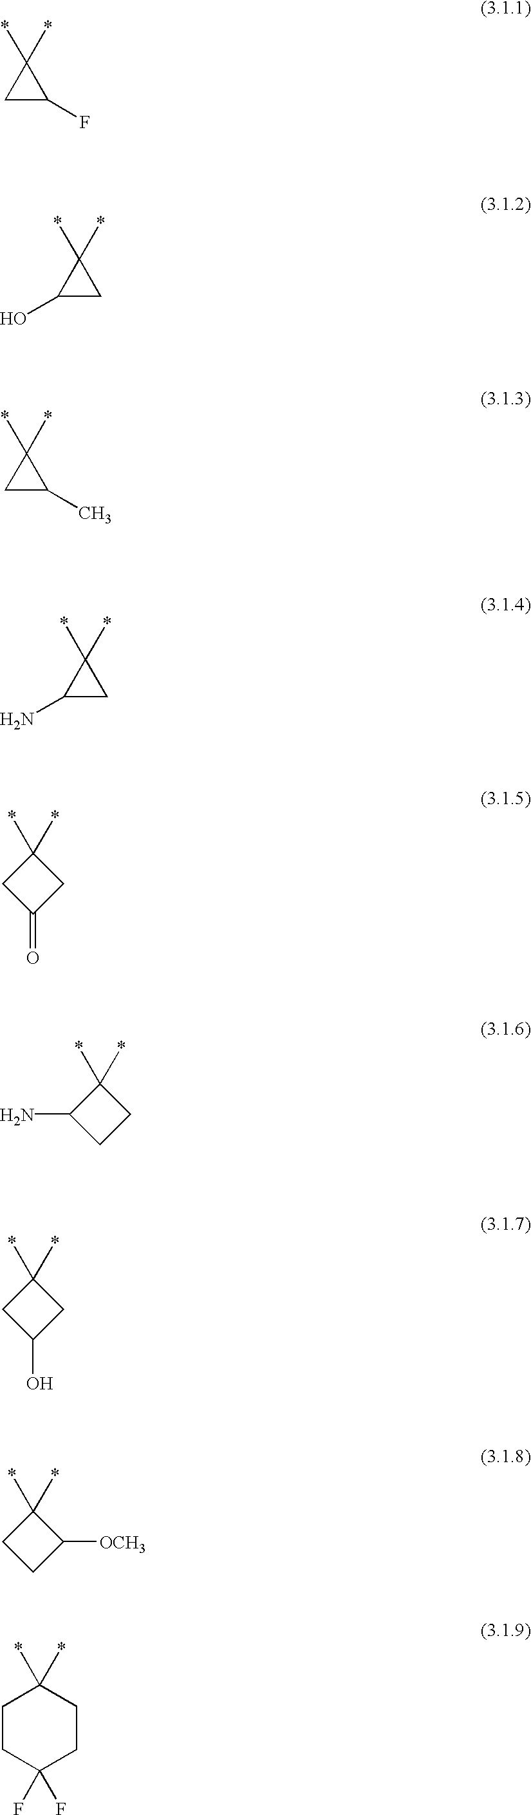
C1(*)(*)CC1F.C1(*)(*)C(O)C1.C1(*)(*)CC1C.C1(*)(*)C(N)C1.C1C(=O)CC1(*)*.C1(N)CCC1(*)*.C1C(O)CC1(*)*.C1CC([OCH3])C1(*)*.C1CC(F)(F)CCC1(*)*
